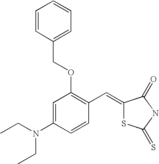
C1=CC(COC2=C(C=C3SC(=S)NC3=O)C=CC(N(CC)CC)=C2)=CC=C1
